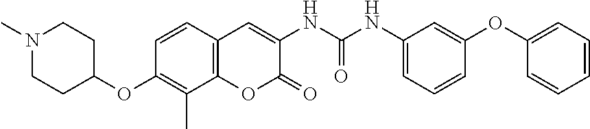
N1(C)CCC(OC2=C(C)C3=C(C=C2)C=C(NC(NC2=CC=CC(OC4=CC=CC=C4)=C2)=O)C(=O)O3)CC1
